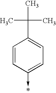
C1=CC(->*)=CC=C1C(C)(C)C
